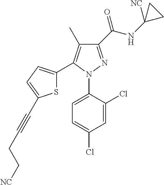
C1(C(NC2([NC])CC2)=O)=NN(C2=CC=C(Cl)C=C2Cl)C(C2=CC=C(C#CCC[NC])S2)=C1C
